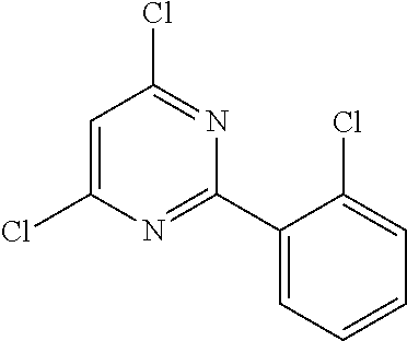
C1=C(Cl)N=C(C2=CC=CC=C2Cl)N=C1Cl
